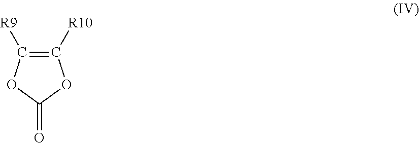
C1([R10])=C([R9])OC(=O)O1
